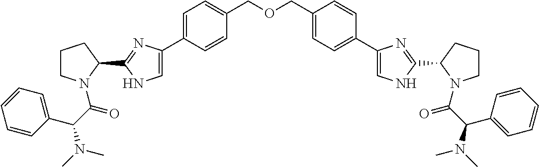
C1=C(C2=CNC(C3CCCN3C(C(N(C)C)C3=CC=CC=C3)=O)=N2)C=CC(COCC2=CC=C(C3=CNC(C4N(C(C(N(C)C)C5=CC=CC=C5)=O)CCC4)=N3)C=C2)=C1
